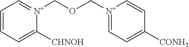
C1=CC=C([CHNOH])[N+](COC[N+]2=CC=C([CONH2])C=C2)=C1
